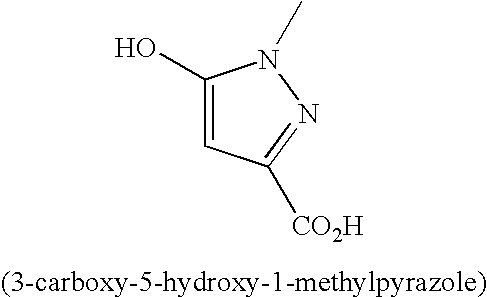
C1(O)=CC([CO2H])=NN1C
